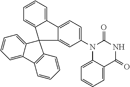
C1=CC=C2C(=C1)C1=CC=C(N3C4=CC=CC=C4C(=O)NC3=O)C=C1C21C2=CC=CC=C2C2=C1C=CC=C2
